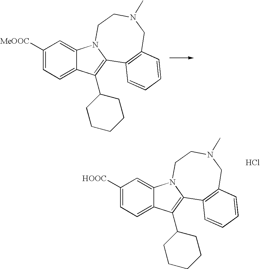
C1([MeOOC])=CC=C2C(=C1)N1C(=C2C2CCCCC2)C2=C(CN(C)CC1)C=CC=C2.C1([HOOC])=CC=C2C(=C1)N1C(=C2C2CCCCC2)C2=C(CN(C)CC1)C=CC=C2.Cl
